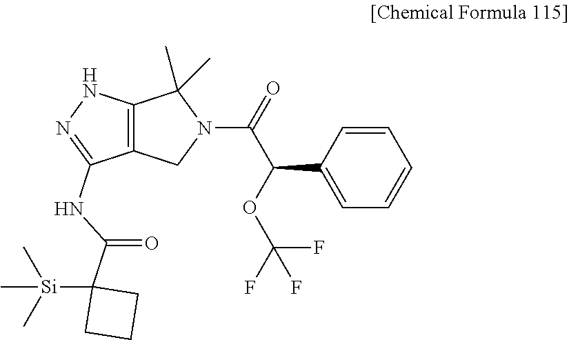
C1=C(C(OC(F)(F)F)C(=O)N2C(C)(C)C3=C(C2)C(NC(C2([Si](C)(C)C)CCC2)=O)=NN3)C=CC=C1
